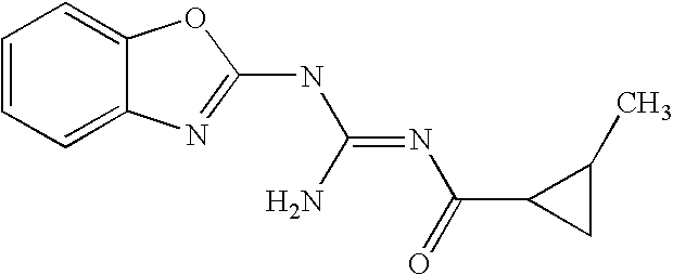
C1=CC=C2C(=C1)OC(NC(=NC(=O)C1CC1C)N)=N2
